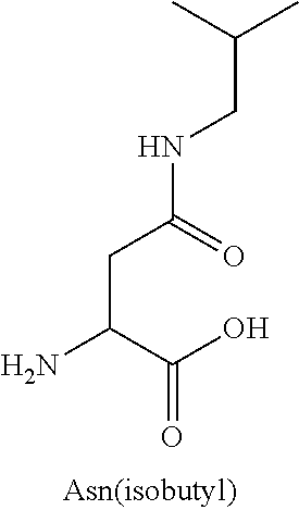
CC(CNC(CC(N)C(O)=O)=O)C
